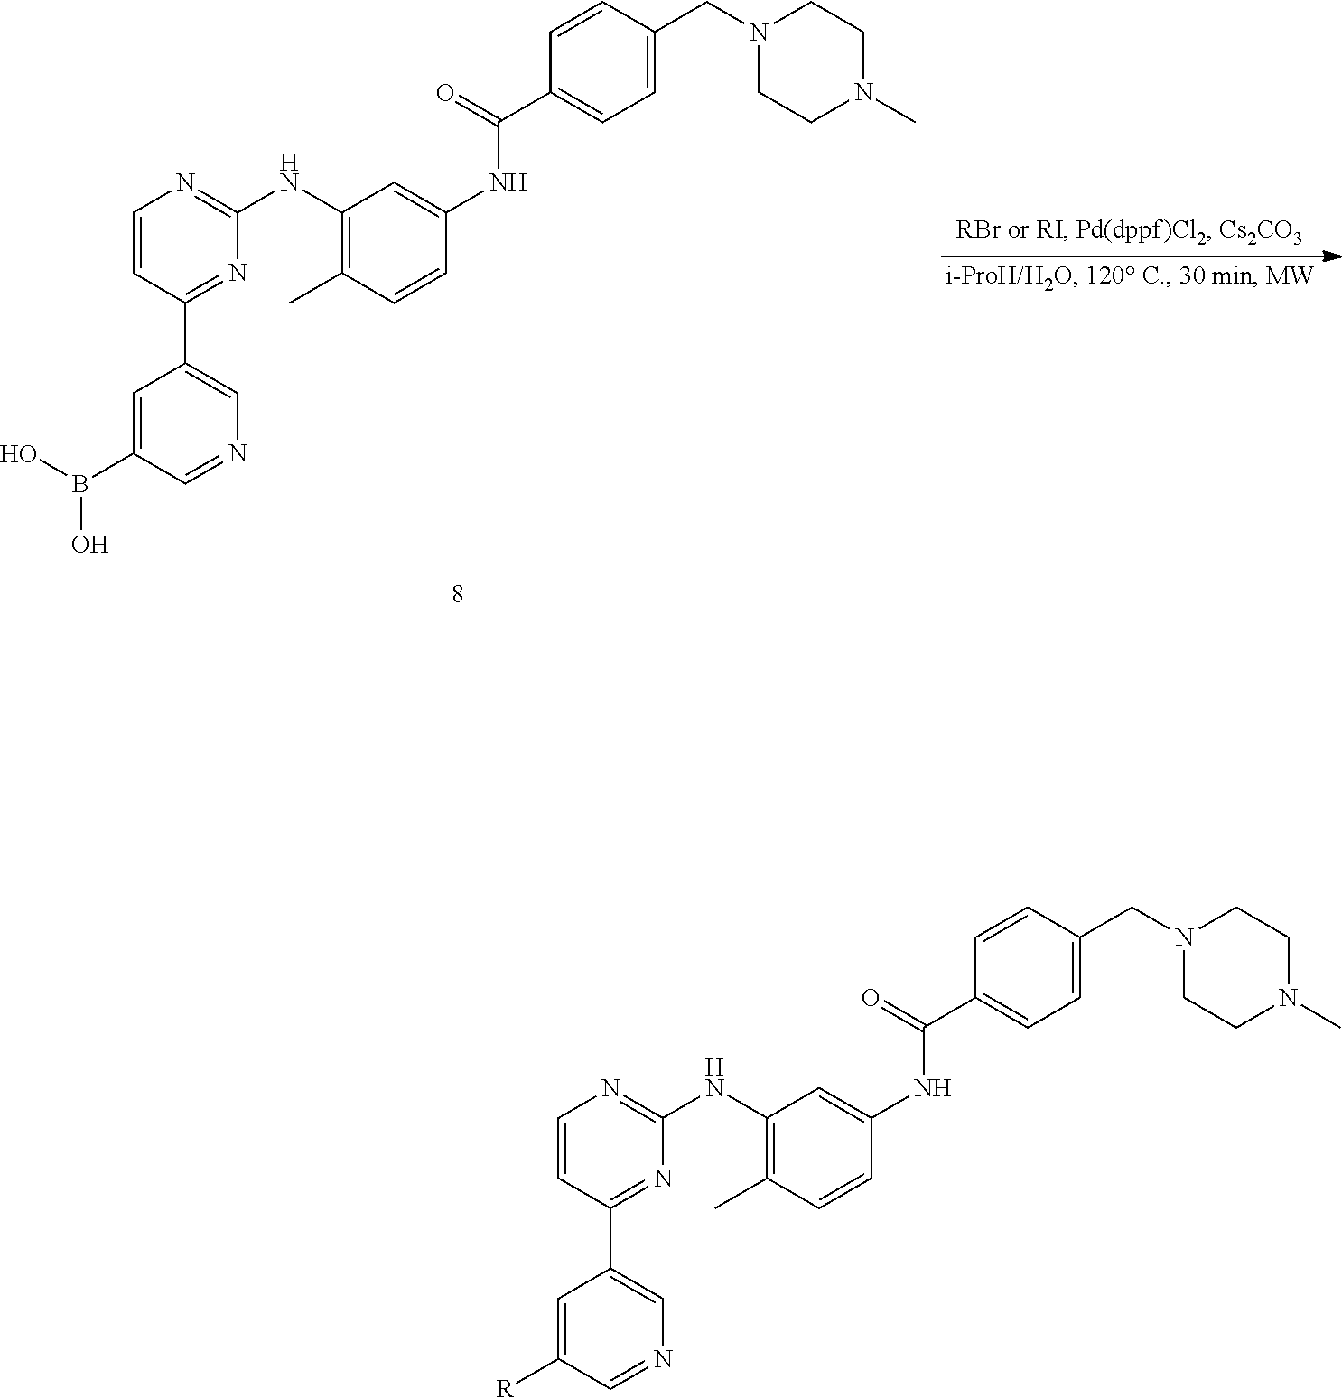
C1=CC(C2=CN=CC([R])=C2)=NC(NC2=C(C)C=CC(NC(C3=CC=C(CN4CCN(C)CC4)C=C3)=O)=C2)=N1.C1=CC(C2=CN=CC(B(O)O)=C2)=NC(NC2=C(C)C=CC(NC(C3=CC=C(CN4CCN(C)CC4)C=C3)=O)=C2)=N1
